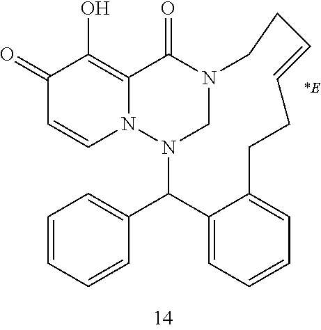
N12CN(C(C3=CC=CC=C3)C3=CC=CC=C3CCC=CCC1)N1C=CC(=O)C(O)=C1C2=O
